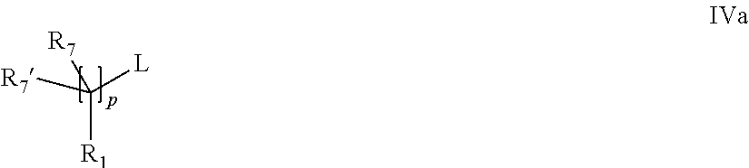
[R7]C([L])([R1])[R7]
